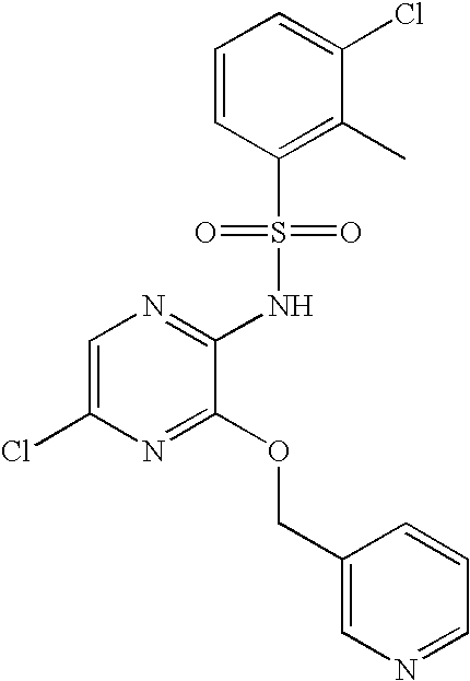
C1=C(Cl)N=C(OCC2=CN=CC=C2)C(NS(C2=C(C)C(Cl)=CC=C2)(=O)=O)=N1
